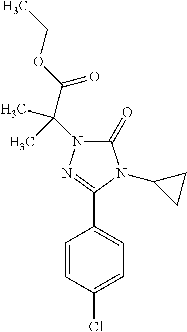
C1(C2=NN(C(C)(C(=O)OCC)C)C(=O)N2C2CC2)=CC=C(Cl)C=C1
